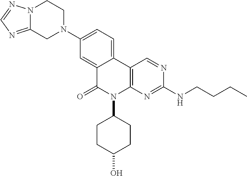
N12C(=NC=N1)CN(C1=CC=C3C(=C1)C(=O)N(C1CCC(O)CC1)C1=C3C=NC(NCCCC)=N1)CC2
